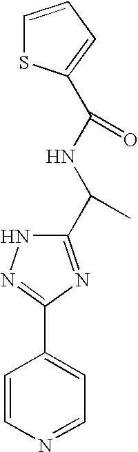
C1(C(NC(C2=CC=CS2)=O)C)=NC(C2=CC=NC=C2)=NN1
